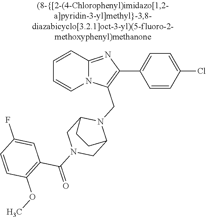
N12C(=NC(C3=CC=C(Cl)C=C3)=C1CN1C3CN(C(=O)C4=C(OC)C=CC(F)=C4)CC1CC3)C=CC=C2
